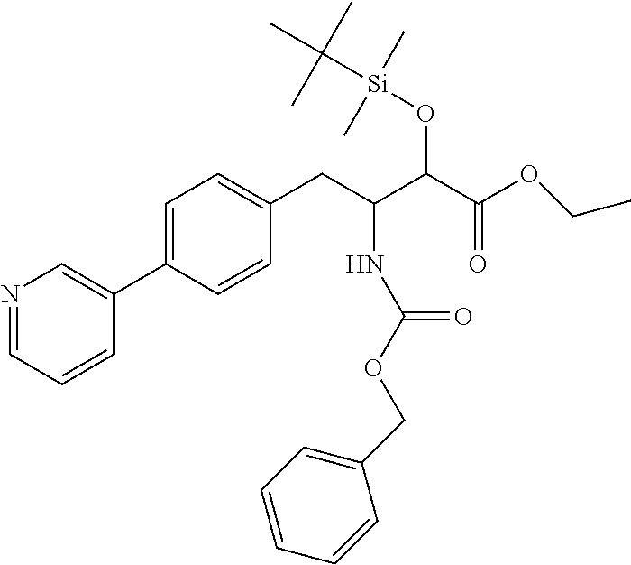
N1=CC=CC(C2=CC=C(CC(C(C(OCC)=O)O[Si](C(C)(C)C)(C)C)NC(OCC3=CC=CC=C3)=O)C=C2)=C1
